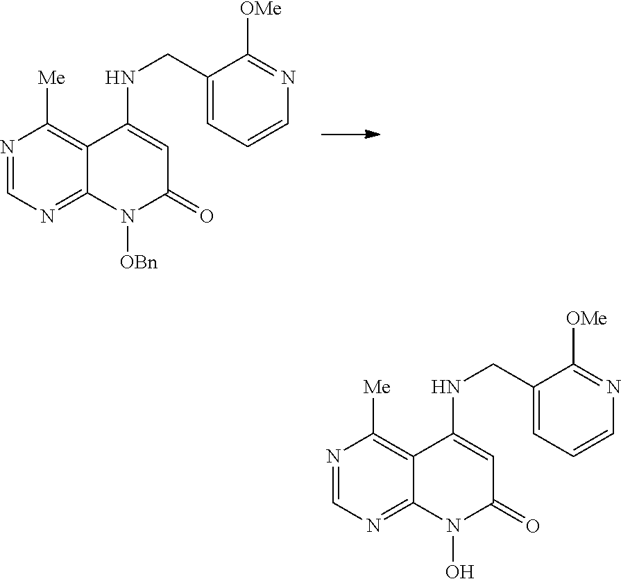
N1=CN=C2C(=C1[Me])C(NCC1=CC=CN=C1[OMe])=CC(=O)N2[OBn].N1=CN=C2C(=C1[Me])C(NCC1=CC=CN=C1[OMe])=CC(=O)N2O
